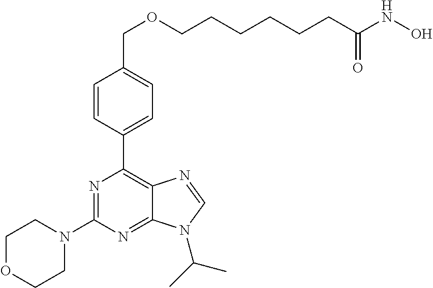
C1=CC(C2=C3C(=NC(N4CCOCC4)=N2)N(C(C)C)C=N3)=CC=C1COCCCCCCC(NO)=O
